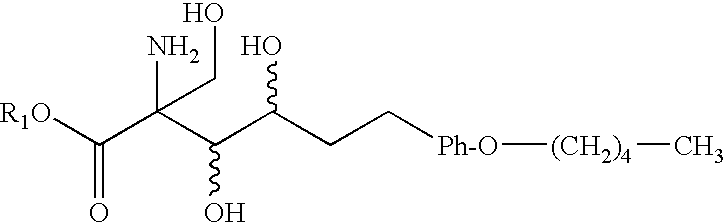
[R1O]C(C(C(C(CC[Ph-O][(CH2)4]C)O)O)(N)CO)=O
